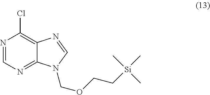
N1=CN=C2C(=C1Cl)N=CN2COCC[Si](C)(C)C
